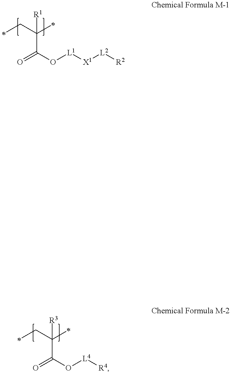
C(C([R1])(C(O[L1][X1][L2][R2])=O)C)C.C(C([R3])(C(O[L4][R4])=O)C)C
